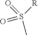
S(C)([R])(=O)=O
